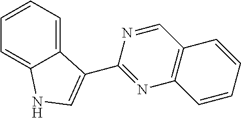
C1=CC=C2C(=C1)NC=C2C1=NC2=C(C=N1)C=CC=C2
